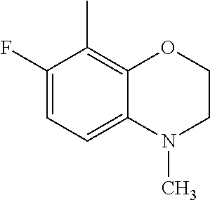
C1(F)=CC=C2C(=C1C)OCCN2C
